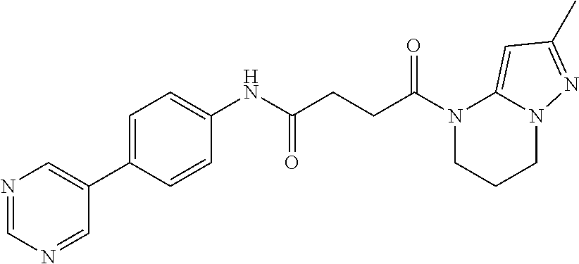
N1(C(=O)CCC(=O)NC2=CC=C(C3=CN=CN=C3)C=C2)CCCN2C1=CC(C)=N2
